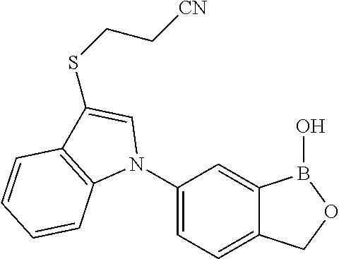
C1(N2C=C(SCC[CN])C3=C2C=CC=C3)=CC=C2C(=C1)B(O)OC2
